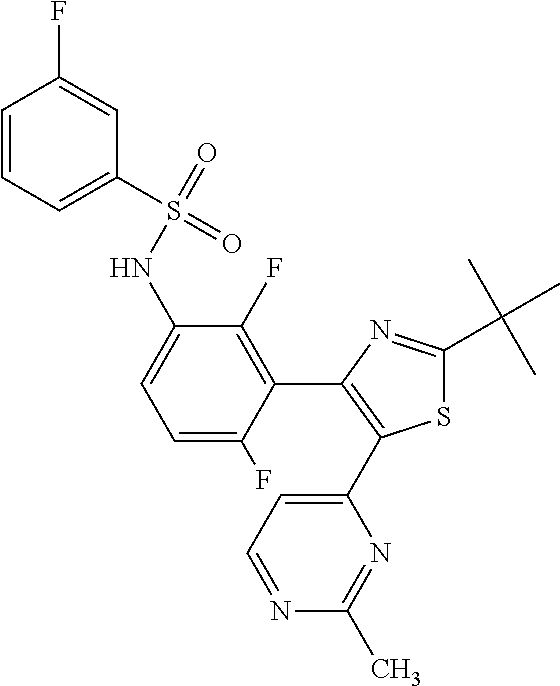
C1=CC=C(S(=O)(=O)NC2=CC=C(F)C(C3=C(C4=CC=NC(C)=N4)SC(C(C)(C)C)=N3)=C2F)C=C1F
